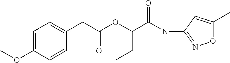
C1(CC(OC(C(NC2=NOC(C)=C2)=O)CC)=O)=CC=C(OC)C=C1
